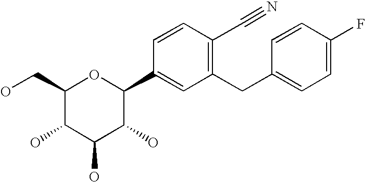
C1(CO)C(O)C(O)C(O)C(C2=CC(CC3=CC=C(F)C=C3)=C(C#N)C=C2)O1
